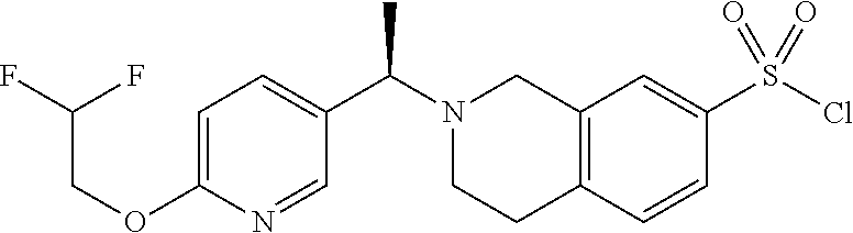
C1=C(OCC(F)F)N=CC(C(N2CCC3=C(C2)C=C(S(Cl)(=O)=O)C=C3)C)=C1
